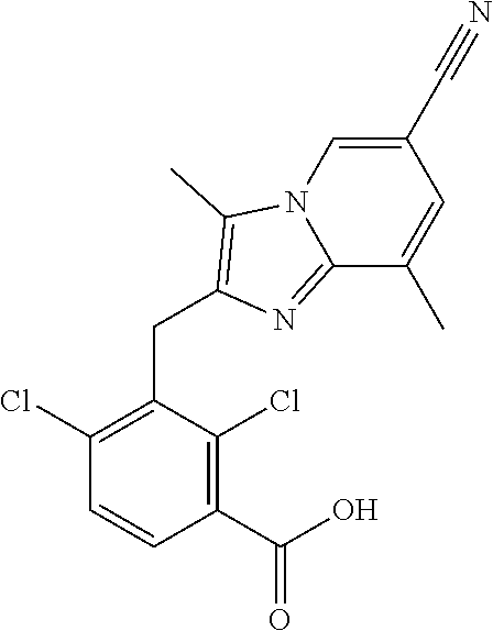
C1(Cl)=C(CC2=C(C)N3C(=N2)C(C)=CC(C#N)=C3)C(Cl)=C(C(O)=O)C=C1
